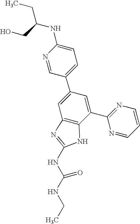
N1=CC(C2=CC3=C(C(C4=NC=CC=N4)=C2)NC(NC(NCC)=O)=N3)=CC=C1NC(CC)CO
